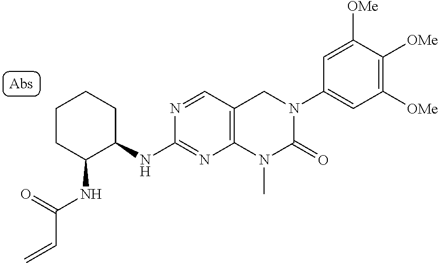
N(C(=O)C=C)C1CCCCC1NC1=NC2=C(C=N1)CN(C1=CC([OMe])=C([OMe])C([OMe])=C1)C(=O)N2C
